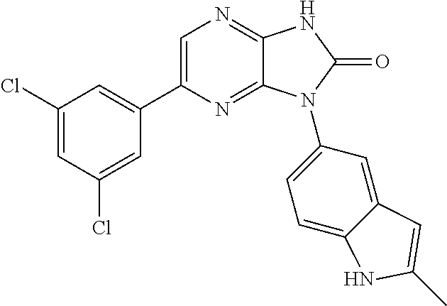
C1(Cl)=CC(Cl)=CC(C2=CN=C3C(=N2)N(C2=CC=C4C(=C2)C=C(C)N4)C(=O)N3)=C1
